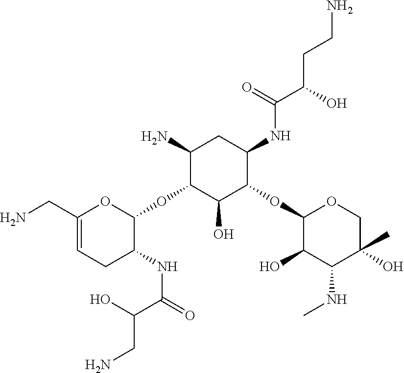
C1(N)C(OC2OC(CN)=CCC2NC(=O)C(O)CN)C(O)C(OC2C(O)C(NC)C(C)(O)CO2)C(NC(C(O)CCN)=O)C1
